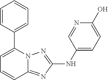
C1=CC(C2=CC=CC3=NC(NC4=CC=C(O)N=C4)=NN23)=CC=C1
